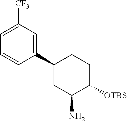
C1=CC(C2CC(N)C([OTBS])CC2)=CC([CF3])=C1
